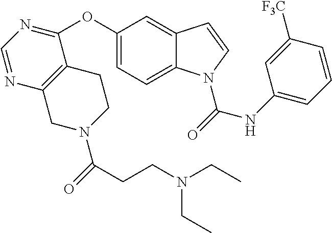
C1(OC2=NC=NC3=C2CCN(C(CCN(CC)CC)=O)C3)=CC=C2C(=C1)C=CN2C(=O)NC1=CC=CC([F3C])=C1
